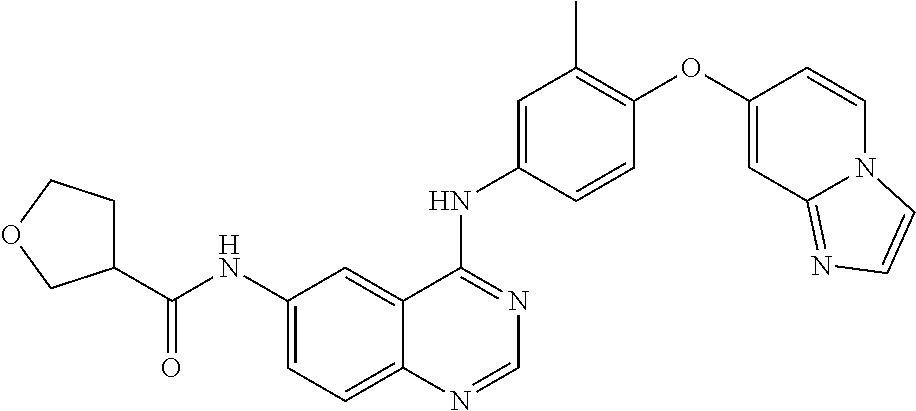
C12=CC=C(NC(C3CCOC3)=O)C=C1C(NC1=CC(C)=C(OC3=CC4=NC=CN4C=C3)C=C1)=NC=N2
